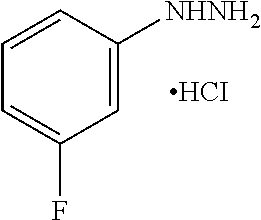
C1=C([NHNH2])C=CC=C1F.[HCI]
